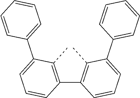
C1(C2=C(C)C(C3=CC=CC=C3)=CC=C2)=C(C)C(C2=CC=CC=C2)=CC=C1
